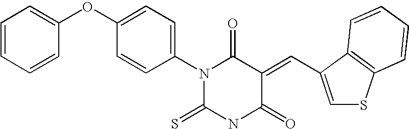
O=C1C(=CC2=CSC3=C2C=CC=C3)C(=O)N(C2=CC=C(OC3=CC=CC=C3)C=C2)C(=S)N1
